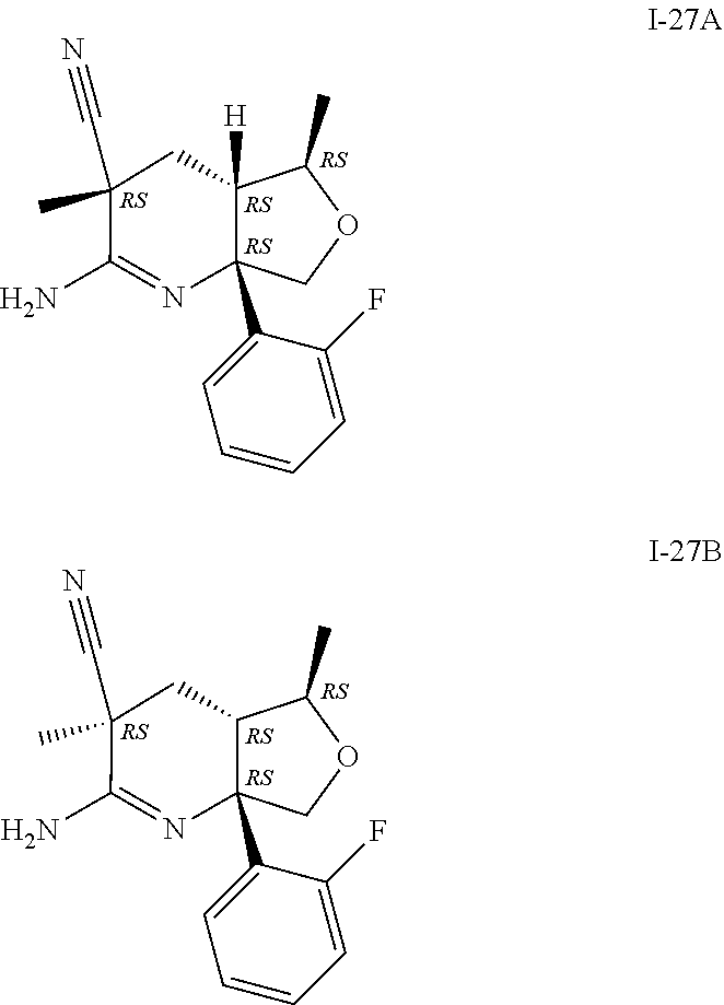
C12([H])C(C)OCC1(C1=CC=CC=C1F)N=C(N)C(C)(C#N)C2.C12C(C)OCC1(C1=CC=CC=C1F)N=C(N)C(C)(C#N)C2
